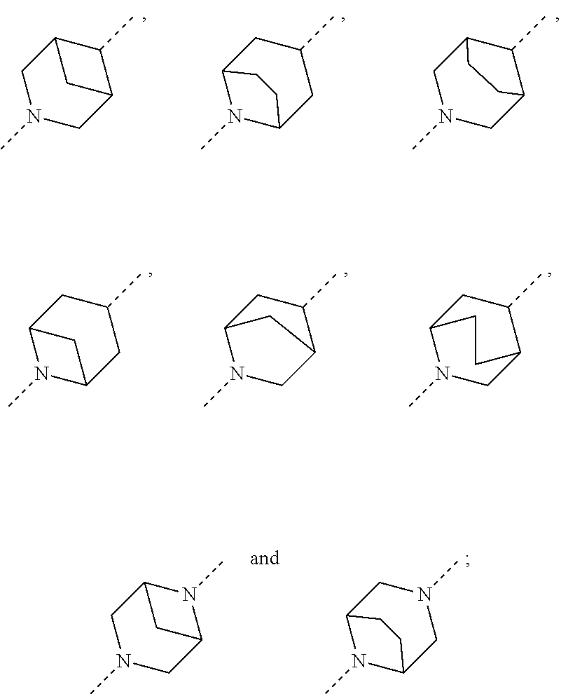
C1N(C)CC2C(C)C1C2.C12N(C)C(CC(C)C1)CC2.C1N(C)CC2C(C)C1CC2.C12N(C)C(CC(C)C1)C2.C12N(C)CC(C(C)C1)C2.C12N(C)CC(C(C)C1)CC2.C1N(C)CC2N(C)C1C2.C12N(C)C(CN(C)C1)CC2
